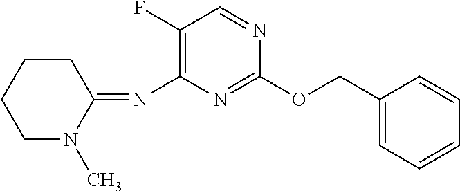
C1(OCC2=CC=CC=C2)=NC(N=C2N(C)CCCC2)=C(F)C=N1
